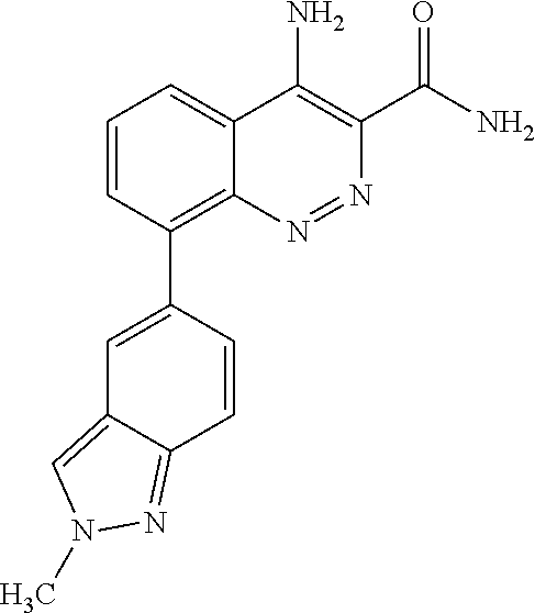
C1=CC(C2=CC3=CN(C)N=C3C=C2)=C2C(=C1)C(N)=C(C(N)=O)N=N2
